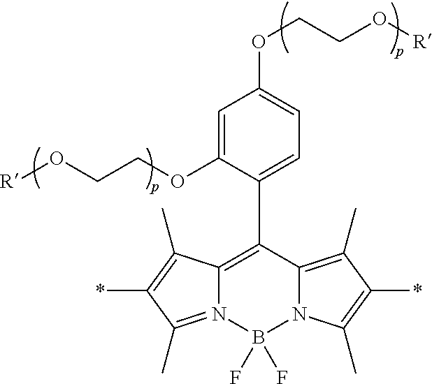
C12=C(C3=CC=C(OCCO[R])C=C3OCCO[R])C3=C(C)C(*)=C(C)N3B(F)(F)N1=C(C)C(*)=C2C
